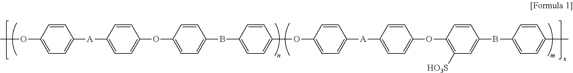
C1=CC(OC)=CC=C1[A]C1=CC=C(OC2=CC=C(BC3=CC=C(OC4=CC=C([A]C5=CC=C(OC6=C([HO3S])C=C(BC7=CC=C(C)C=C7)C=C6)C=C5)C=C4)C=C3)C=C2)C=C1
